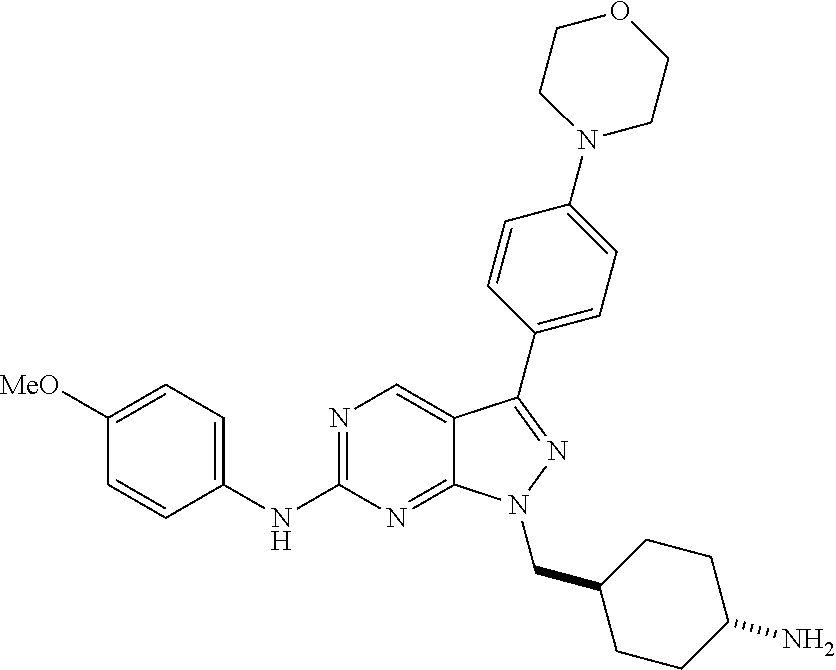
N1=C(NC2=CC=C([MeO])C=C2)N=C2C(=C1)C(C1=CC=C(N3CCOCC3)C=C1)=NN2CC1CCC(N)CC1
